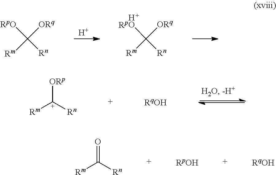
[H].[HO]C([ORq])([Rm])[Rn].[RpO]C([ORq])([Rm])[Rn].[C+]([Rm])([Rn])[ORp].C([Rm])([Rn])=O
